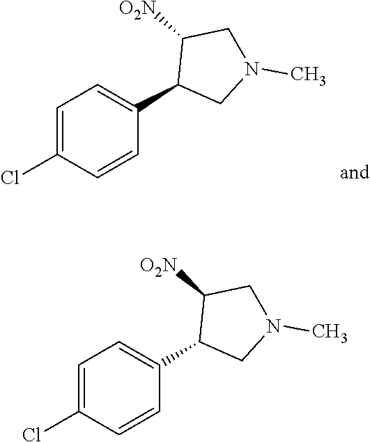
C1=C(Cl)C=CC(C2CN(C)CC2[O2N])=C1.C1=C(Cl)C=CC(C2CN(C)CC2[O2N])=C1
